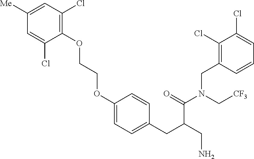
C1(OCCOC2=CC=C(CC(CN)C(=O)N(C[CF3])CC3=C(Cl)C(Cl)=CC=C3)C=C2)=C(Cl)C=C([Me])C=C1Cl
